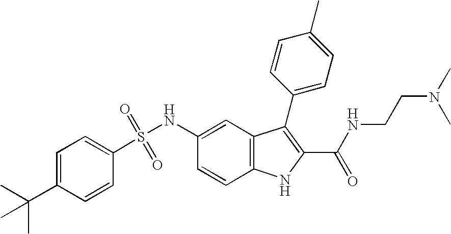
C1=C(C(C)(C)C)C=CC(S(NC2=CC3=C(C=C2)NC(C(NCCN(C)C)=O)=C3C2=CC=C(C)C=C2)(=O)=O)=C1
